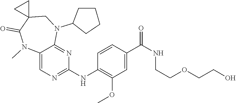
C12=CN=C(NC3=C(OC)C=C(C(NCCOCCO)=O)C=C3)N=C1N(C1CCCC1)CC1(C(=O)N2C)CC1
